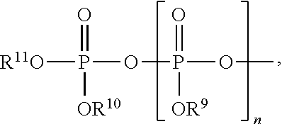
[R11O]P(=O)([OR10])OP(=O)(OC)[OR9]
